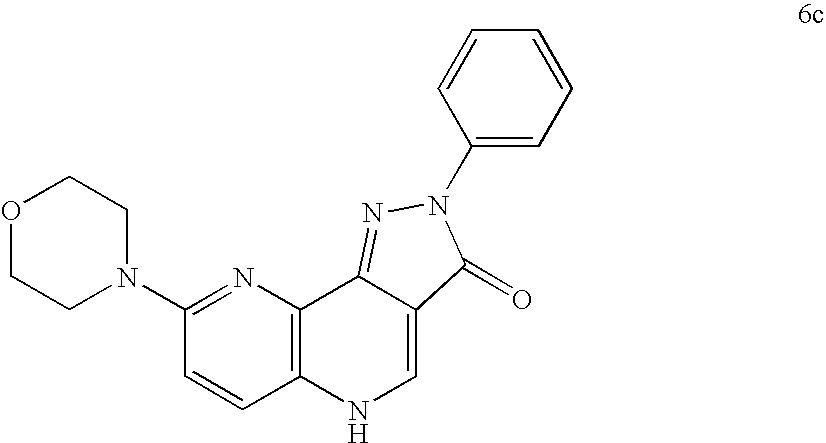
C1=CC2=C(N=C1N1CCOCC1)C1=NN(C3=CC=CC=C3)C(=O)C1=CN2
